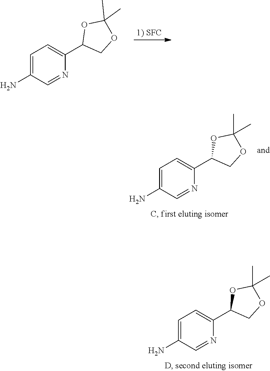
CC1(C)OC(C2=CC=C(N)C=N2)CO1.CC1(C)OC(C2=CC=C(N)C=N2)CO1.C1(N)=CC=C(C2OC(C)(C)OC2)N=C1
